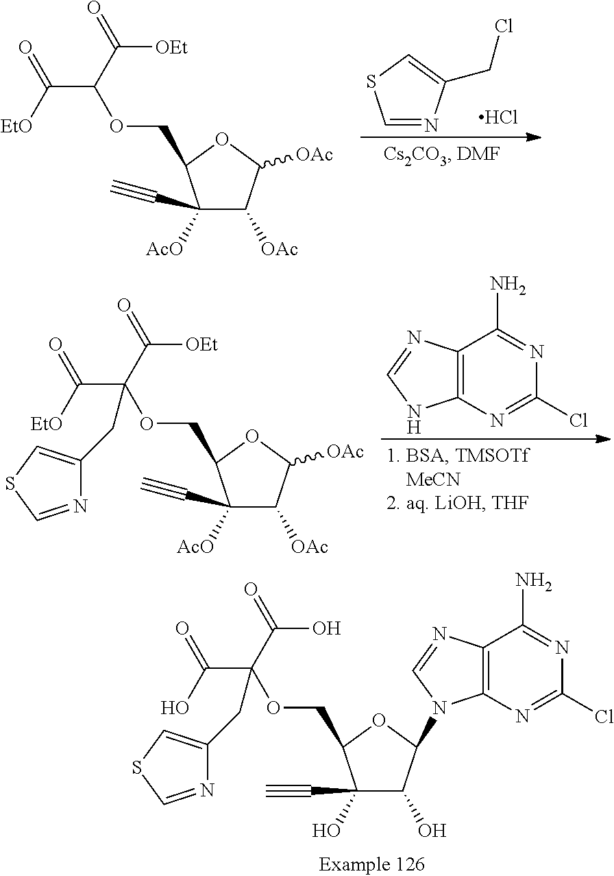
C1(O)(C#C)C(O)C(N2C3=C(C(N)=NC(Cl)=N3)N=C2)OC1COC(C(O)=O)(C(=O)O)CC1=CSC=N1.C1=NC(CCl)=CS1.Cl.C1([AcO])(C#C)C([OAc])C([OAc])OC1COC(C([EtO])=O)C(=O)[OEt].C12=C(N=C(Cl)N=C1N)NC=N2.C1([AcO])(C#C)C([OAc])C([OAc])OC1COC(C([EtO])=O)(C(=O)[OEt])CC1=CSC=N1
